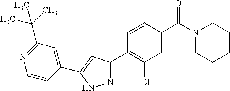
C1(C2=CC(C3=C(Cl)C=C(C(N4CCCCC4)=O)C=C3)=NN2)=CC(C(C)(C)C)=NC=C1
